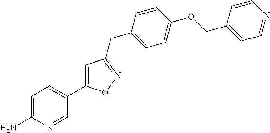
C1=C(N)N=CC(C2=CC(CC3=CC=C(OCC4=CC=NC=C4)C=C3)=NO2)=C1
